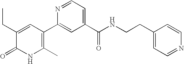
N1C(C)=C(C2=CC(C(NCCC3=CC=NC=C3)=O)=CC=N2)C=C(CC)C1=O
